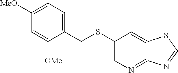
C12=CC(SCC3=CC=C([MeO])C=C3[OMe])=CN=C1N=CS2
